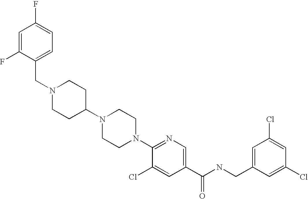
C1=C(F)C(CN2CCC(N3CCN(C4=NC=C(C(NCC5=CC(Cl)=CC(Cl)=C5)=O)C=C4Cl)CC3)CC2)=CC=C1F
